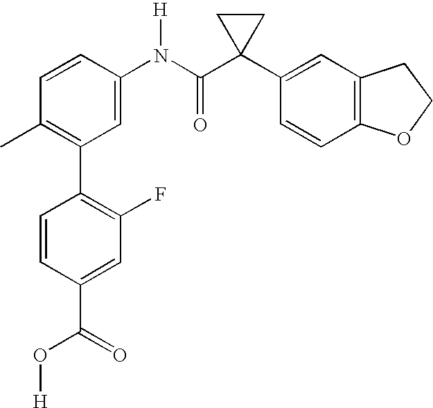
C1(N(C(C2(C3=CC4=C(C=C3)OCC4)CC2)=O)[H])=CC(C2=C(F)C=C(C(O[H])=O)C=C2)=C(C)C=C1
